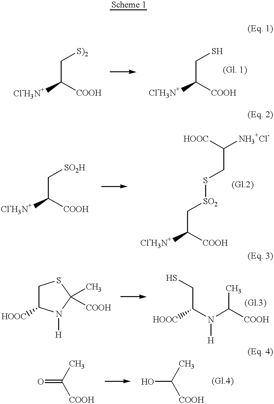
[S)2]CC([COOH])[Cl-H3N+].SCC([COOH])[Cl-H3N+].[SO2H]CC([COOH])[Cl-H3N+].[HOOC]C([NH3+Cl-])CS[SO2]CC([COOH])[Cl-H3N+].O=C([COOH])C.OC([COOH])C.C1C([HOOC])N([H])C(C)([COOH])S1.SCC(N(C([COOH])C)[H])[HOOC]
